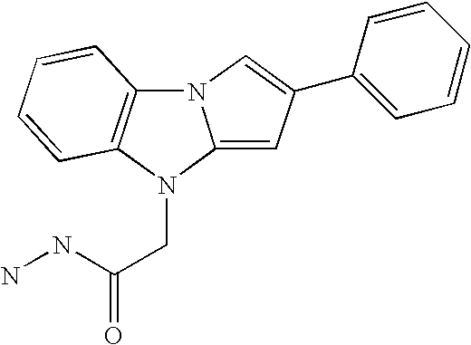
NNC(CN1C2=CC(C3=CC=CC=C3)=CN2C2=C1C=CC=C2)=O
